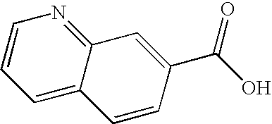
C1=CC=C2C(=N1)C=C(C(O)=O)C=C2
